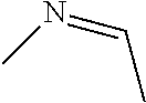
N(C)=CC
